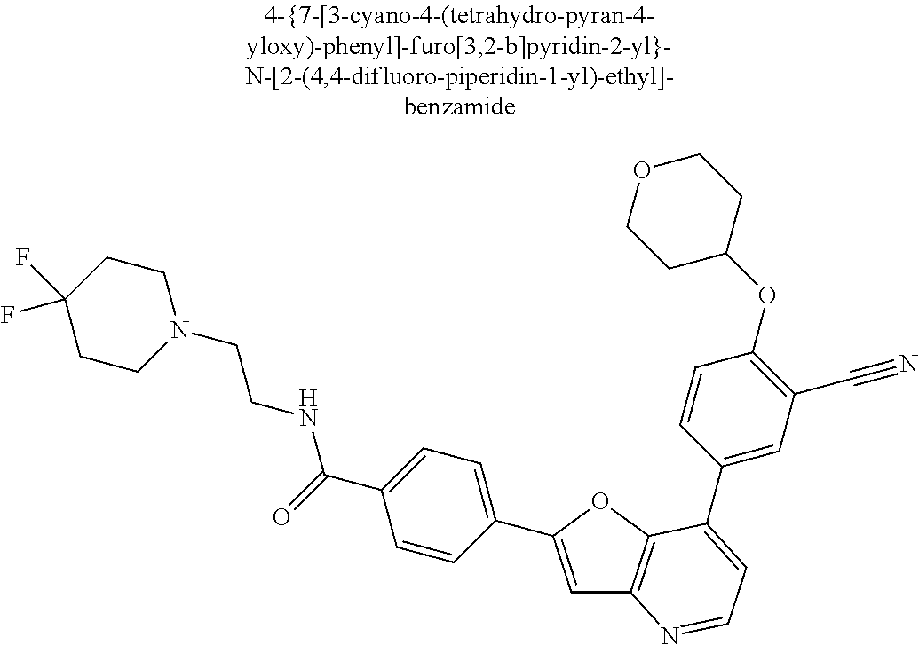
C1=C(C2=CC=C(C(=O)NCCN3CCC(F)(F)CC3)C=C2)OC2=C1N=CC=C2C1=CC(C#N)=C(OC2CCOCC2)C=C1
